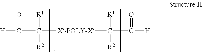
C([R1])([R2])(C([H])=O)[X-POLY-X]C([R1])([R2])C([H])=O
